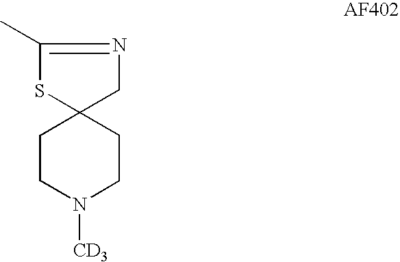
C1CN([CD3])CCC12CN=C(C)S2
